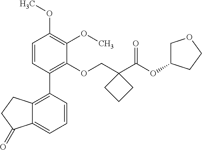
C1=CC(C2=C3C(=CC=C2)C(=O)CC3)=C(OCC2(C(OC3COCC3)=O)CCC2)C(OC)=C1OC
